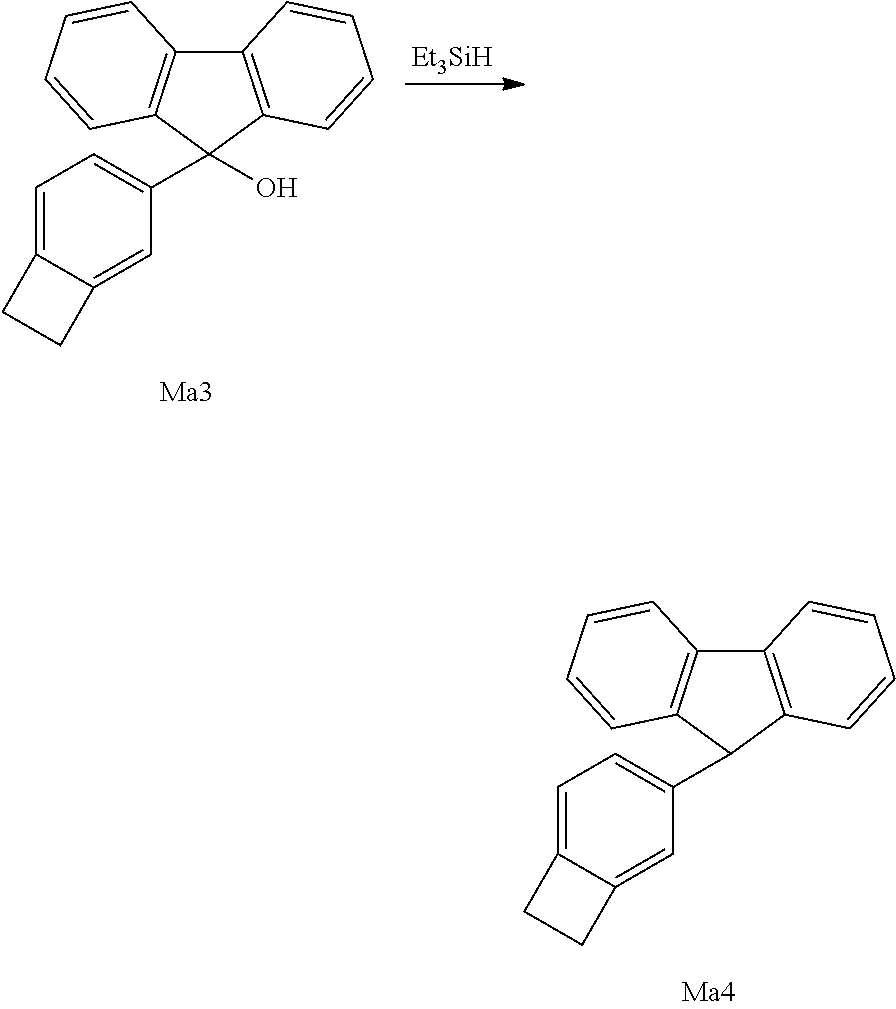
C12=C(C(C3=CC=C4C(=C3)CC4)C3=C1C=CC=C3)C=CC=C2.[Et3SiH].C12=C(C(O)(C3=CC=C4C(=C3)CC4)C3=C1C=CC=C3)C=CC=C2
